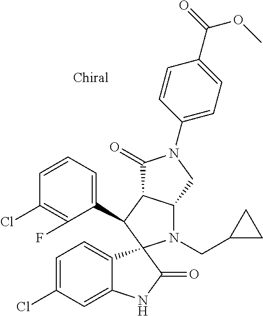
C1(C2C3C(N(CC4CC4)C24C2=CC=C(Cl)C=C2NC4=O)CN(C2=CC=C(C(=O)OC)C=C2)C3=O)=CC=CC(Cl)=C1F
